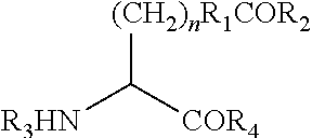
C([R3HN])([COR4])[(CH2)nR1COR2]
